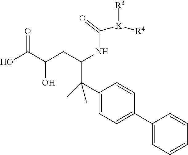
OC(C(CC(NC(=O)[X]([R4])[R3])C(C1=CC=C(C2=CC=CC=C2)C=C1)(C)C)O)=O
